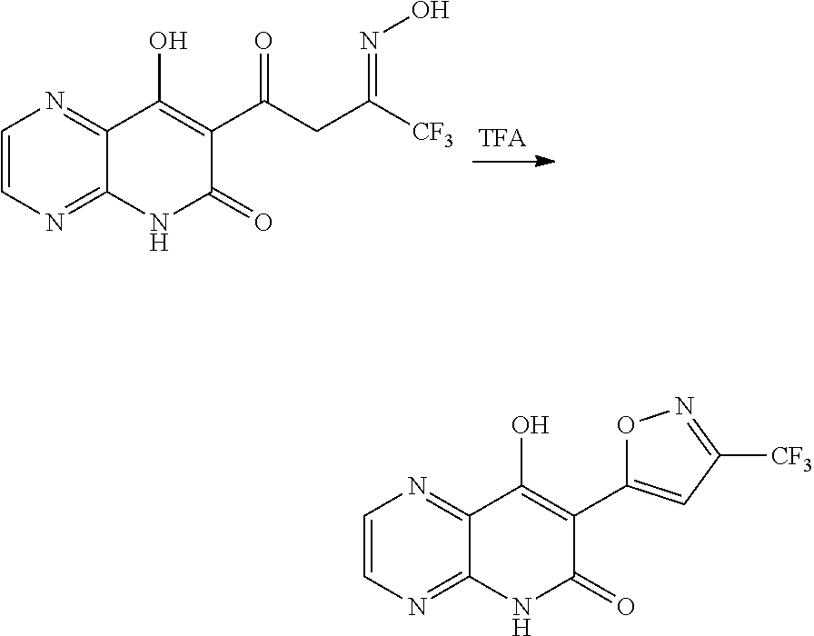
C1=CN=C2C(=N1)C(O)=C(C(CC([CF3])=NO)=O)C(=O)N2.C1=CN=C2C(=N1)C(O)=C(C1=CC([CF3])=NO1)C(=O)N2
